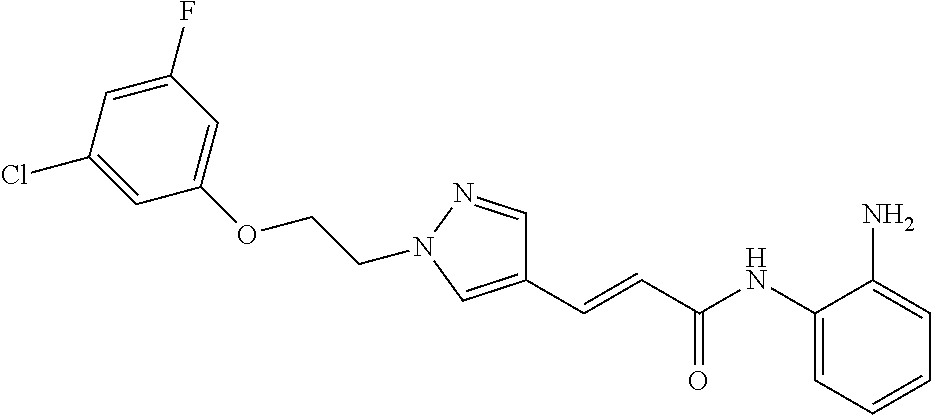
C1(F)=CC(Cl)=CC(OCCN2N=CC(C=CC(NC3=CC=CC=C3N)=O)=C2)=C1
